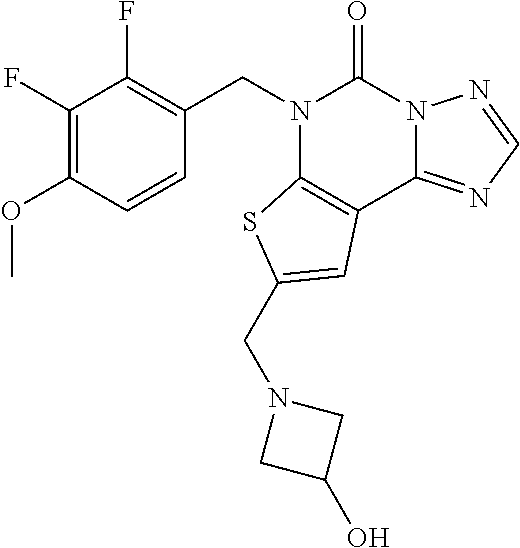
C1(F)=C(OC)C=CC(CN2C3=C(C4=NC=NN4C2=O)C=C(CN2CC(O)C2)S3)=C1F
